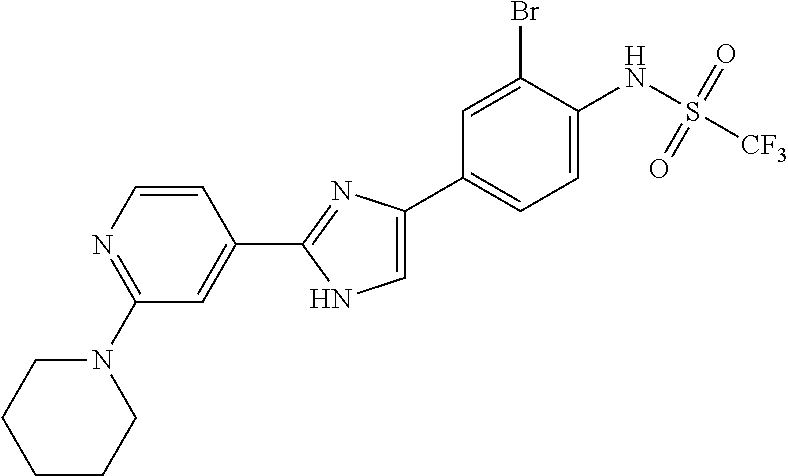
C1(C2=NC(C3=CC=C(NS([CF3])(=O)=O)C(Br)=C3)=CN2)=CC(N2CCCCC2)=NC=C1
